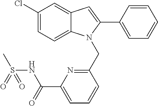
C1(Cl)=CC=C2C(=C1)C=C(C1=CC=CC=C1)N2CC1=NC(C(=O)NS(C)(=O)=O)=CC=C1
